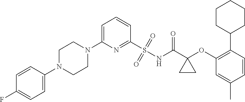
C1(N2CCN(C3=CC=C(F)C=C3)CC2)=CC=CC(S(=O)(=O)NC(C2(OC3=C(C4CCCCC4)C=CC(C)=C3)CC2)=O)=N1
